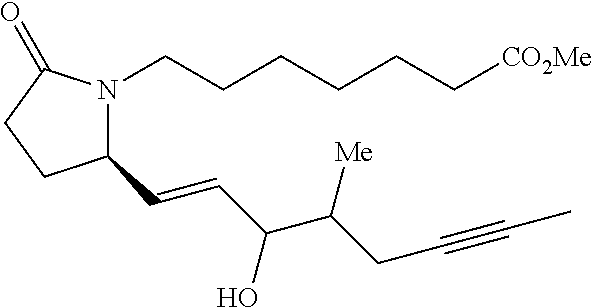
C1(C=CC(O)C([Me])CC#CC)N(CCCCCC[CO2Me])C(=O)CC1
